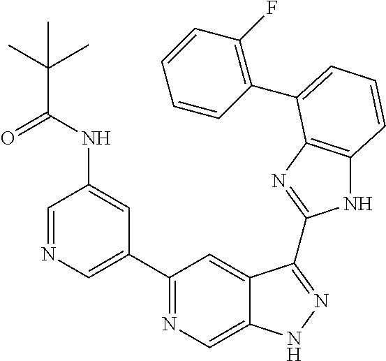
C1=NC=C(C2=NC=C3C(=C2)C(C2=NC4=C(N2)C=CC=C4C2=C(F)C=CC=C2)=NN3)C=C1NC(C(C)(C)C)=O
